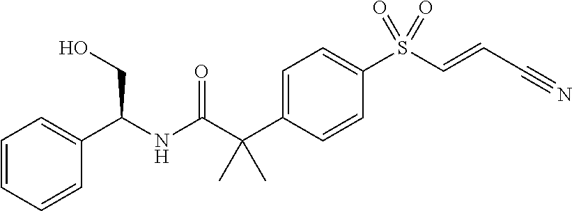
C1=CC=CC(C(NC(C(C2=CC=C(S(C=CC#N)(=O)=O)C=C2)(C)C)=O)CO)=C1
